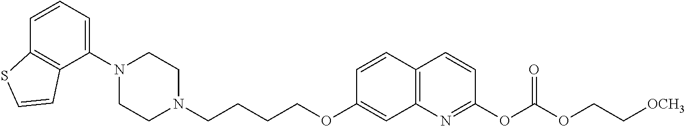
C1(N2CCN(CCCCOC3=CC4=C(C=C3)C=CC(OC(=O)OCC[OCH3])=N4)CC2)=CC=CC2=C1C=CS2
